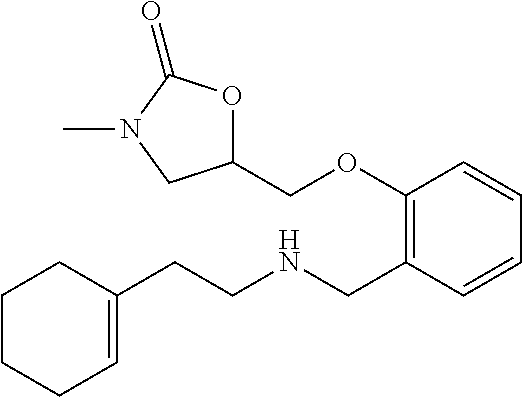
C1C(CCNCC2=C(OCC3OC(=O)N(C)C3)C=CC=C2)=CCCC1
